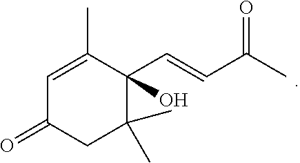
C1=C(C)C(C=CC(C)=O)(O)C(C)(C)CC1=O
